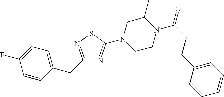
C1=CC(CC2=NSC(N3CCN(C(CCC4=CC=CC=C4)=O)C(C)C3)=N2)=CC=C1F
